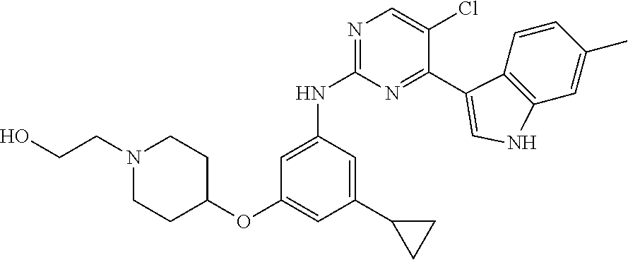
C1=C(NC2=NC=C(Cl)C(C3=CNC4=C3C=CC(C)=C4)=N2)C=C(C2CC2)C=C1OC1CCN(CCO)CC1
